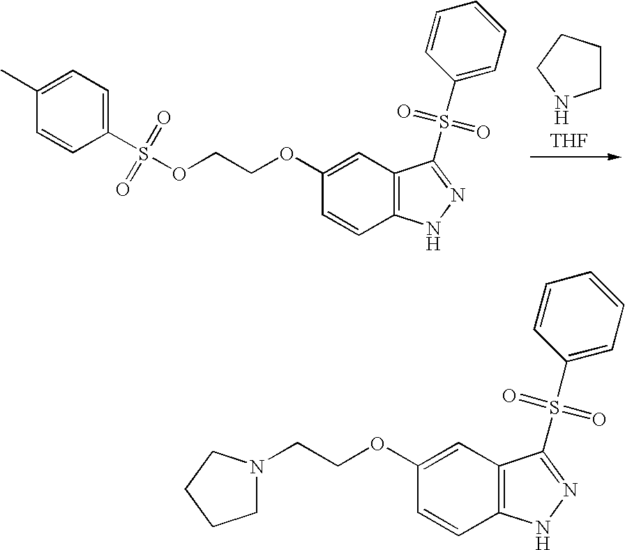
C1(S(OCCOC2=CC3=C(C=C2)NN=C3S(C2=CC=CC=C2)(=O)=O)(=O)=O)=CC=C(C)C=C1.[THF].C1CCCN1.C(COC1=CC2=C(C=C1)NN=C2S(C1=CC=CC=C1)(=O)=O)N1CCCC1
